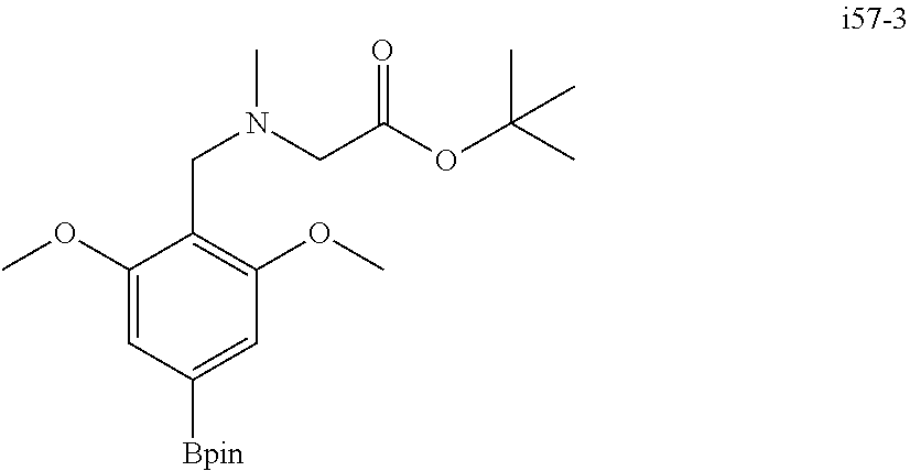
[Bpin]C1=CC(OC)=C(CN(C)CC(OC(C)(C)C)=O)C(OC)=C1
